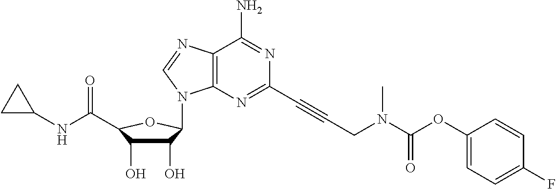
C1(O)C(O)C(C(NC2CC2)=O)OC1N1C2=C(N=C1)C(N)=NC(C#CCN(C(OC1=CC=C(F)C=C1)=O)C)=N2
